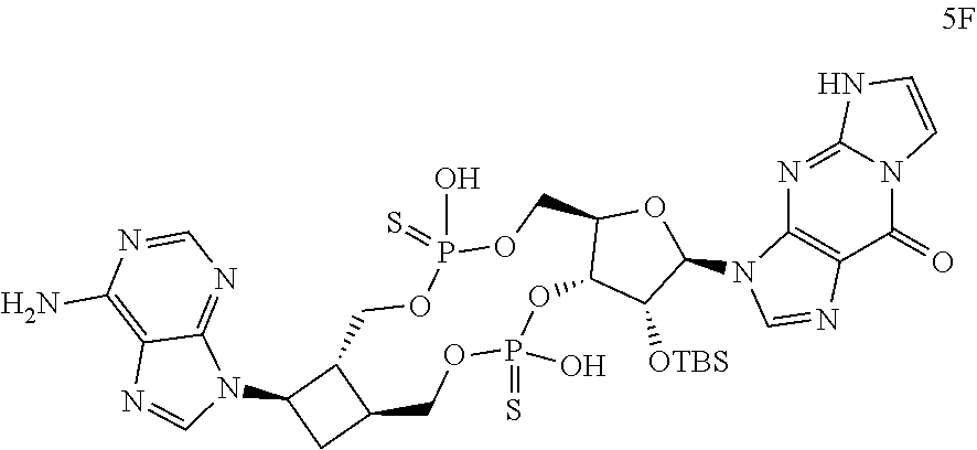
C1=NC(N)=C2C(=N1)N(C1CC3C1COP(=S)(O)OCC1C(OP(=S)(O)OC3)C([OTBS])C(N3C4=C(C(=O)N5C(=N4)NC=C5)N=C3)O1)C=N2
